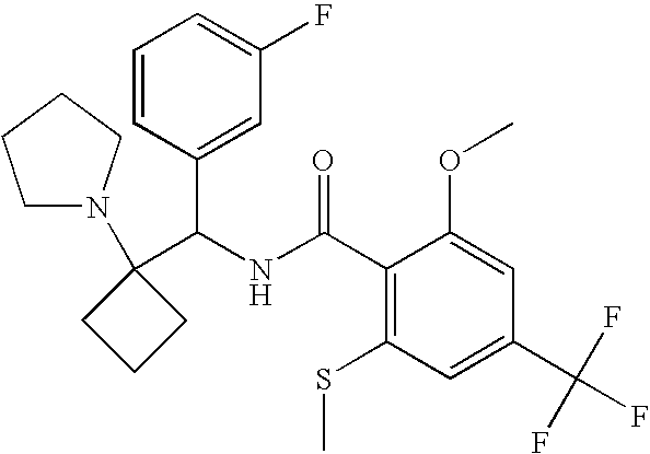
C1(C(NC(C2=C(SC)C=C(C(F)(F)F)C=C2OC)=O)C2=CC(F)=CC=C2)(N2CCCC2)CCC1
